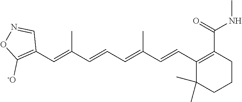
C1(C=C(C=CC=C(C=CC2=C(C(=O)NC)CCCC2(C)C)C)C)=C([-O])ON=C1
